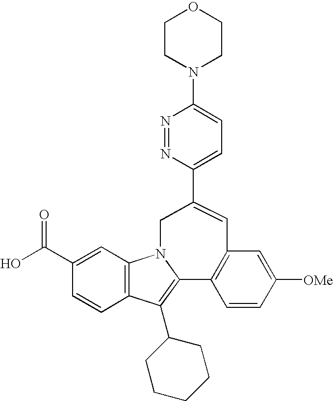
C12=C(C=C(C(O)=O)C=C1)N1C(=C2C2CCCCC2)C2=C(C=C([OMe])C=C2)C=C(C2=CC=C(N3CCOCC3)N=N2)C1
